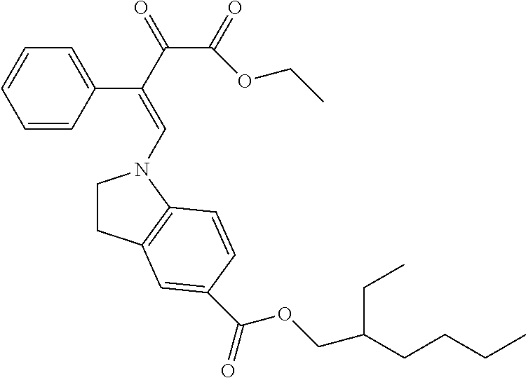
C1=CC(C(C(=O)C(OCC)=O)=CN2CCC3=C2C=CC(C(=O)OCC(CC)CCCC)=C3)=CC=C1
